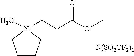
C1CC[N+](C)(CCC(OC)=O)C1.[N(SO2CF3)2]
